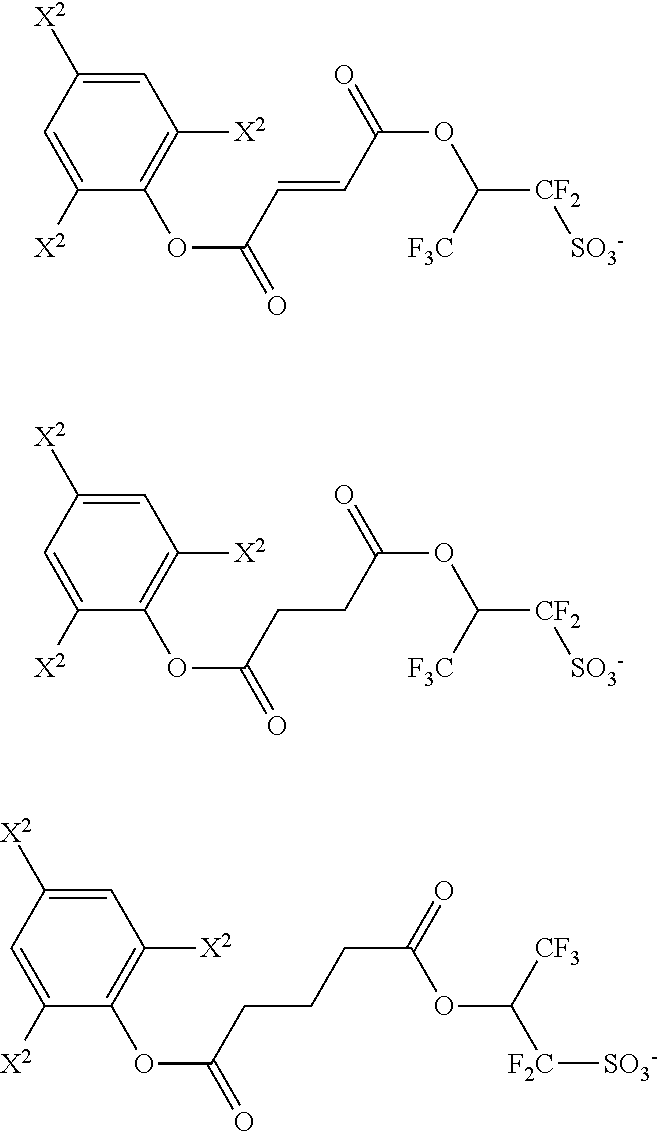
C1=C([X2])C(OC(=O)C=CC(OC([CF2][SO3-])[F3C])=O)=C([X2])C=C1[X2].C1=C([X2])C(OC(=O)CCC(OC([CF2][SO3-])[F3C])=O)=C([X2])C=C1[X2].C1=C([X2])C(OC(=O)CCCC(OC([F2C][SO3-])[CF3])=O)=C([X2])C=C1[X2]
